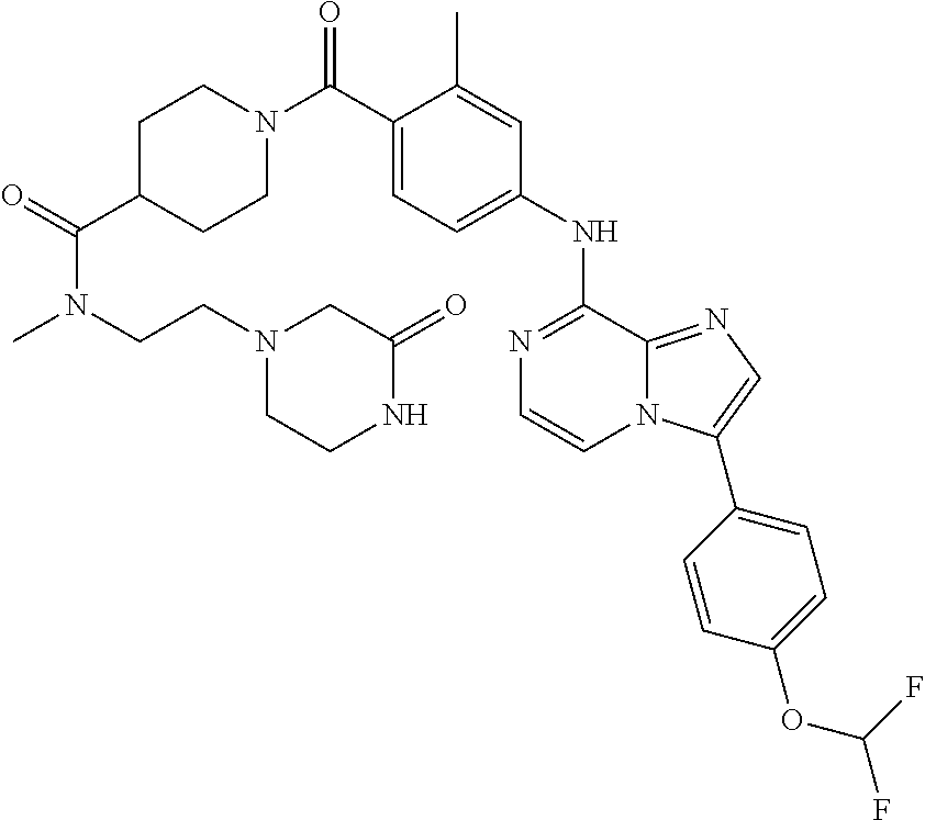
C1(C)=CC(NC2=NC=CN3C2=NC=C3C2=CC=C(OC(F)F)C=C2)=CC=C1C(N1CCC(C(=O)N(C)CCN2CCNC(=O)C2)CC1)=O
